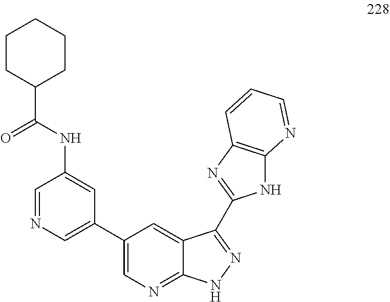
C1=NC=C(C2=CN=C3C(=C2)C(C2=NC4=C(N2)N=CC=C4)=NN3)C=C1NC(C1CCCCC1)=O
